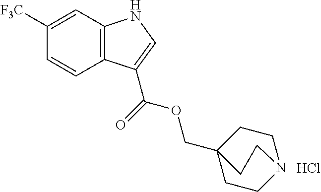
C12=C(C=C([F3C])C=C1)NC=C2C(OCC12CCN(CC1)CC2)=O.Cl
